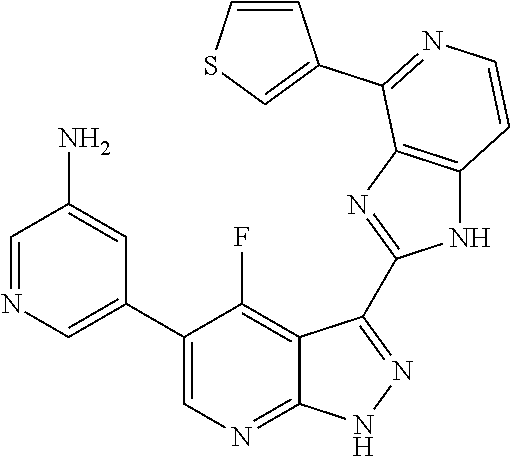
C1=NC=C(C2=CN=C3C(=C2F)C(C2=NC4=C(N2)C=CN=C4C2=CSC=C2)=N[N H]3)C=C1N
